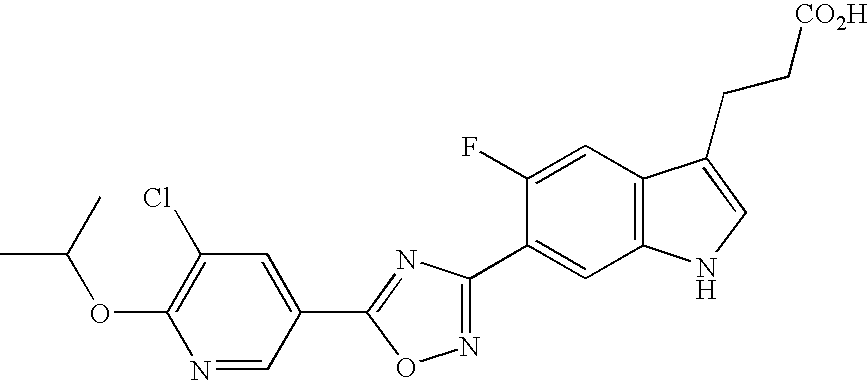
C1(OC(C)C)=C(Cl)C=C(C2=NC(C3=CC4=C(C=C3F)C(CC[CO2H])=CN4)=NO2)C=N1
